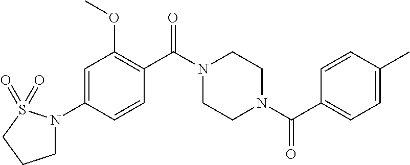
C1=C(N2CCCS2(=O)=O)C=CC(C(N2CCN(C(C3=CC=C(C)C=C3)=O)CC2)=O)=C1OC
